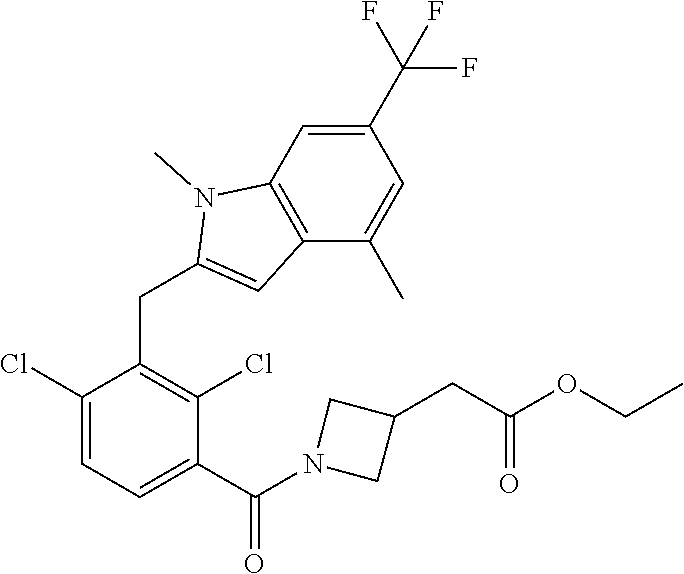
C1(Cl)=CC=C(C(=O)N2CC(CC(OCC)=O)C2)C(Cl)=C1CC1=CC2=C(N1C)C=C(C(F)(F)F)C=C2C
